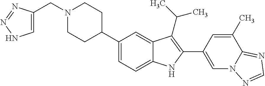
N1(CC2=CNN=N2)CCC(C2=CC=C3C(=C2)C(C(C)C)=C(C2=CN4C(=NC=N4)C(C)=C2)N3)CC1
